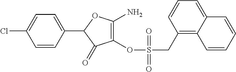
C1(OS(=O)(CC2=C3C(=CC=C2)C=CC=C3)=O)=C(N)OC(C2=CC=C(Cl)C=C2)C1=O
